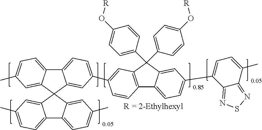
C12=CC=C(C3=CC4=C(C5=CC=C(C6=CC=C(C)C7=NSN=C67)C=C5C4(C4=CC=C(O[R])C=C4)C4=CC=C(O[R])C=C4)C=C3)C=C1C1(C3=CC(C)=CC=C23)C2=CC(C)=CC=C2C2=CC=C(C)C=C21
